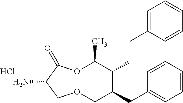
NC1C(=O)OC(C)C(CCC2=CC=CC=C2)C(CC2=CC=CC=C2)COC1.Cl
